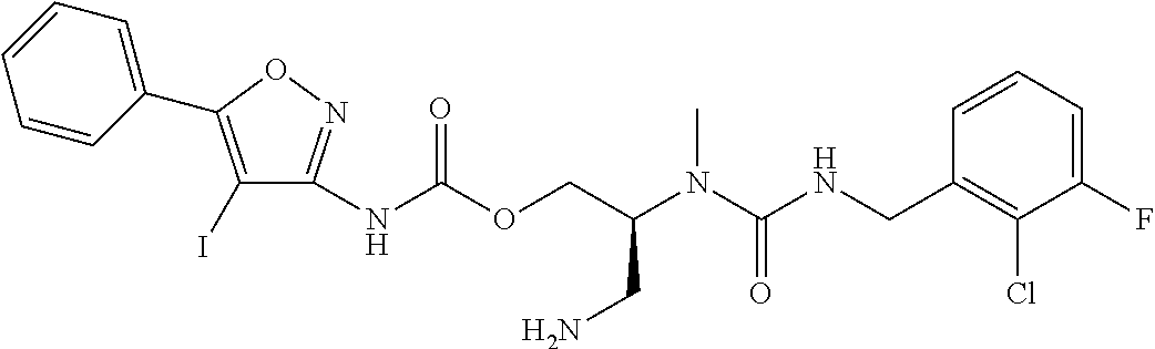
C1=CC(CNC(N(C)C(COC(NC2=NOC(C3=CC=CC=C3)=C2I)=O)CN)=O)=C(Cl)C(F)=C1
